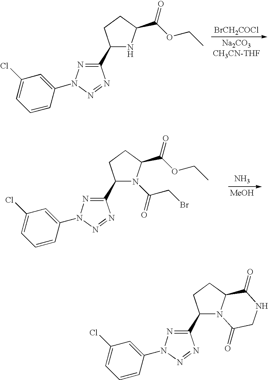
C1(C2=NN(C3=CC(Cl)=CC=C3)N=N2)CCC(C(OCC)=O)N1.[BrCH2COCl].C1(C2=NN(C3=CC(Cl)=CC=C3)N=N2)CCC(C(OCC)=O)N1C(CBr)=O.N.[MeOH].C1(C2=NN(C3=CC(Cl)=CC=C3)N=N2)CCC2N1C(=O)CNC2=O
